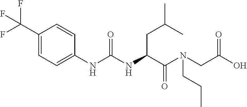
C1(C(F)(F)F)=CC=C(NC(=O)NC(CC(C)C)C(=O)N(CC(=O)O)CCC)C=C1
